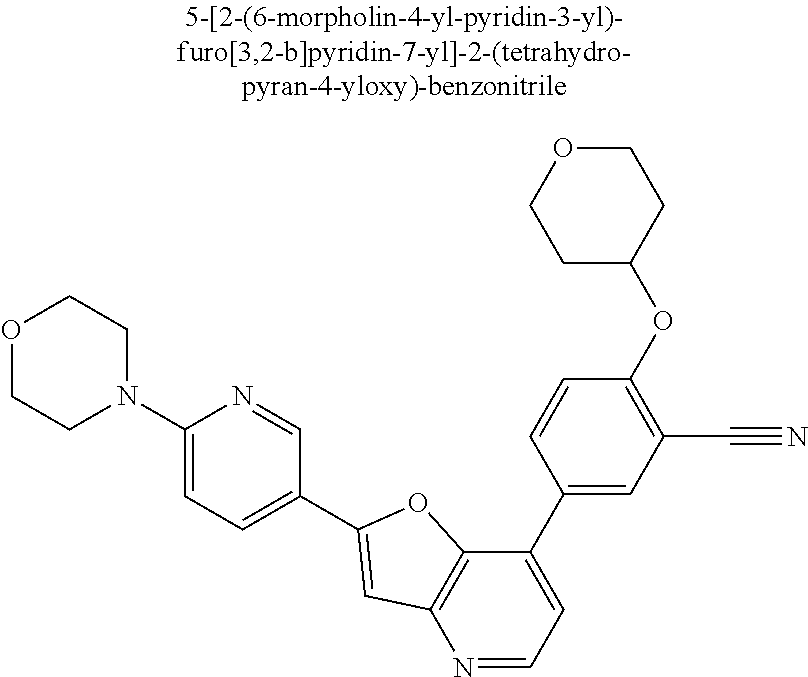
O1CCN(C2=CC=C(C3=CC4=C(C(C5=CC(C#N)=C(OC6CCOCC6)C=C5)=CC=N4)O3)C=N2)CC1
